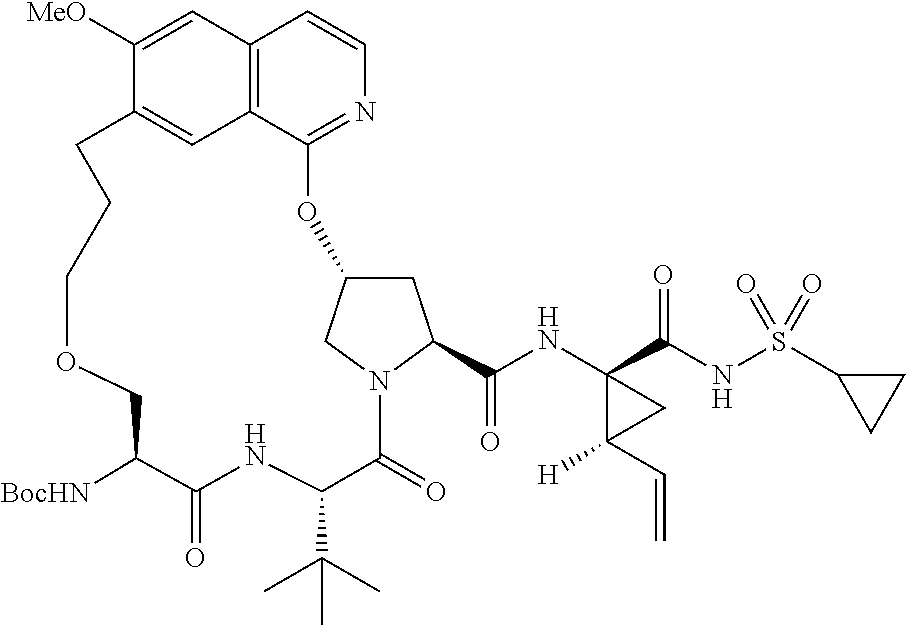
O1CC([BocHN])C(=O)NC(C(C)(C)C)C(=O)N2C(C(NC3(C(NS(C4CC4)(=O)=O)=O)C(C=C)([H])C3)=O)CC(C2)OC2=NC=CC3=C2C=C(C([MeO])=C3)CCC1
